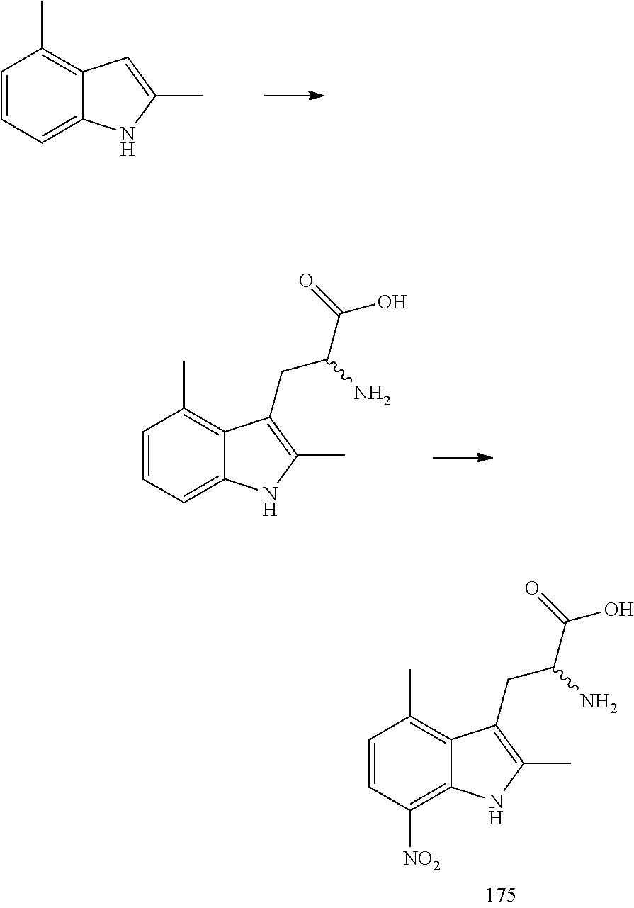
C1=CC=C2C(=C1C)C=C(C)N2.C1=CC=C2C(=C1C)C(CC(C(=O)O)N)=C(C)N2.C1=CC([NO2])=C2C(=C1C)C(CC(C(=O)O)N)=C(C)N2
